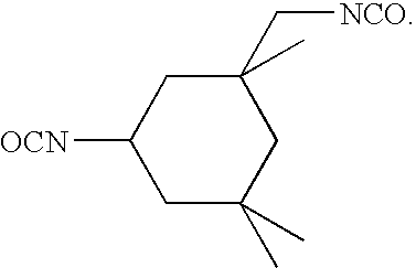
C1(C[NCO])(C)CC([OCN])CC(C)(C)C1
